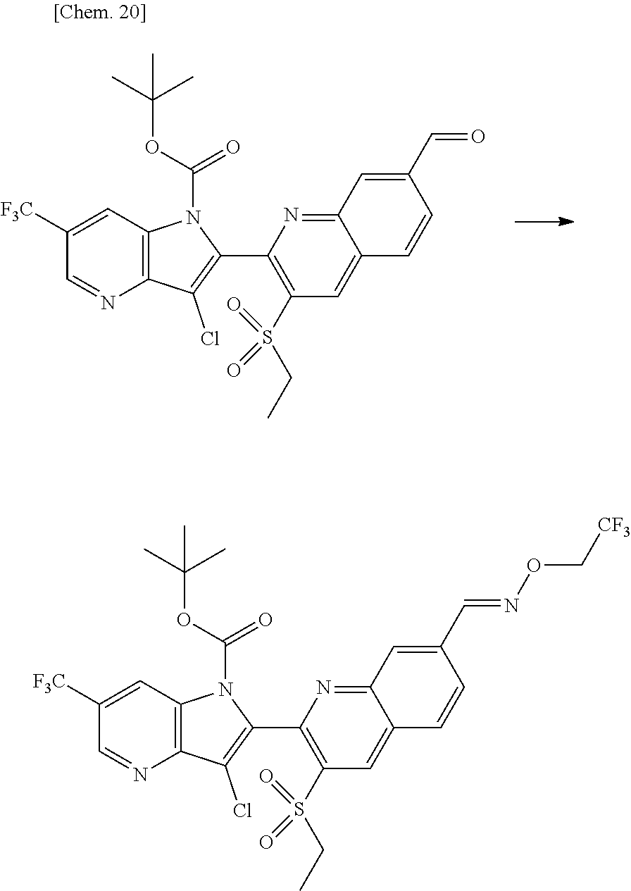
C1([F3C])=CC2=C(N=C1)C(Cl)=C(C1=C(S(CC)(=O)=O)C=C3C(=N1)C=C(C=O)C=C3)N2C(OC(C)(C)C)=O.C1([F3C])=CC2=C(N=C1)C(Cl)=C(C1=C(S(CC)(=O)=O)C=C3C(=N1)C=C(C=NOC[CF3])C=C3)N2C(OC(C)(C)C)=O
